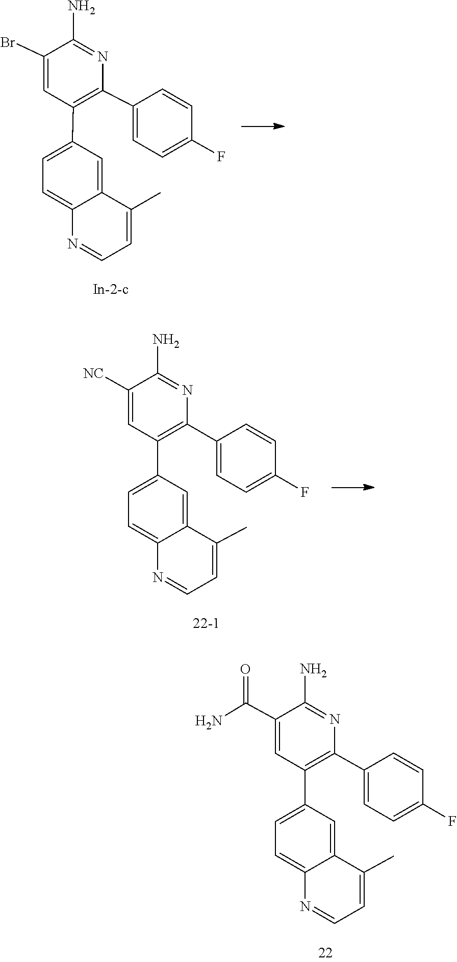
C1=CC(F)=CC=C1C1=C(C2=CC=C3C(=C2)C(C)=CC=N3)C=C(Br)C(N)=N1.C1([NC])=CC(C2=CC=C3C(=C2)C(C)=CC=N3)=C(C2=CC=C(F)C=C2)N=C1N.C1=CC(F)=CC=C1C1=C(C2=CC=C3C(=C2)C(C)=CC=N3)C=C(C(N)=O)C(N)=N1
